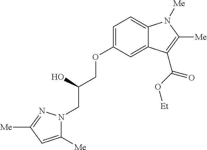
C1=C(OCC(O)CN2C([Me])=CC([Me])=N2)C=C2C(=C1)N([Me])C([Me])=C2C(O[Et])=O
